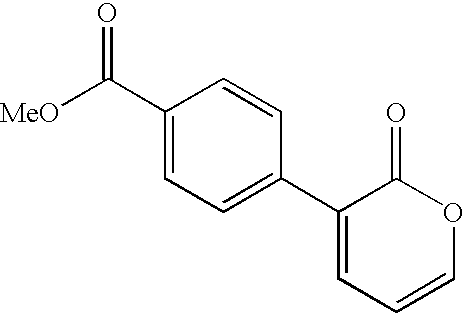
C1(C2=CC=C(C([MeO])=O)C=C2)=CC=COC1=O
